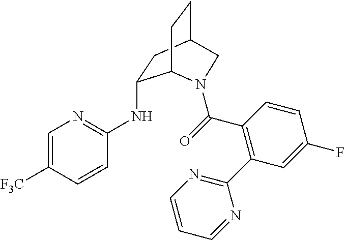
C1(NC2=NC=C([F3C])C=C2)CC2CCC1N(C(=O)C1=C(C3=NC=CC=N3)C=C(F)C=C1)C2
